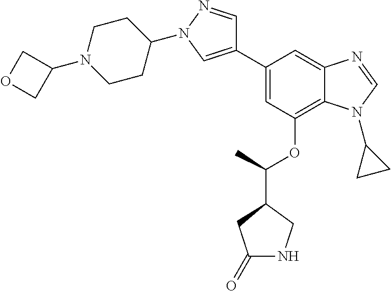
C1(C2=CN(C3CCN(C4COC4)CC3)N=C2)=CC(OC(C2CC(=O)NC2)C)=C2C(=C1)N=CN2C1CC1
